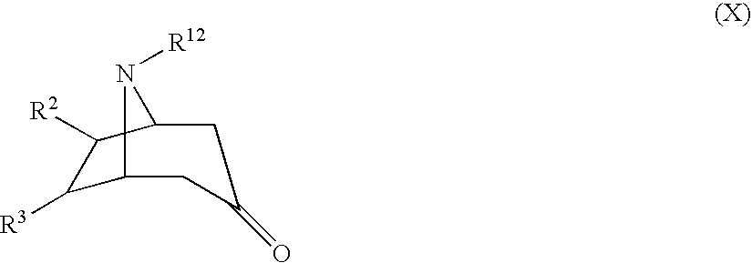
C1([R3])C2CC(=O)CC(C1[R2])N2[R12]
